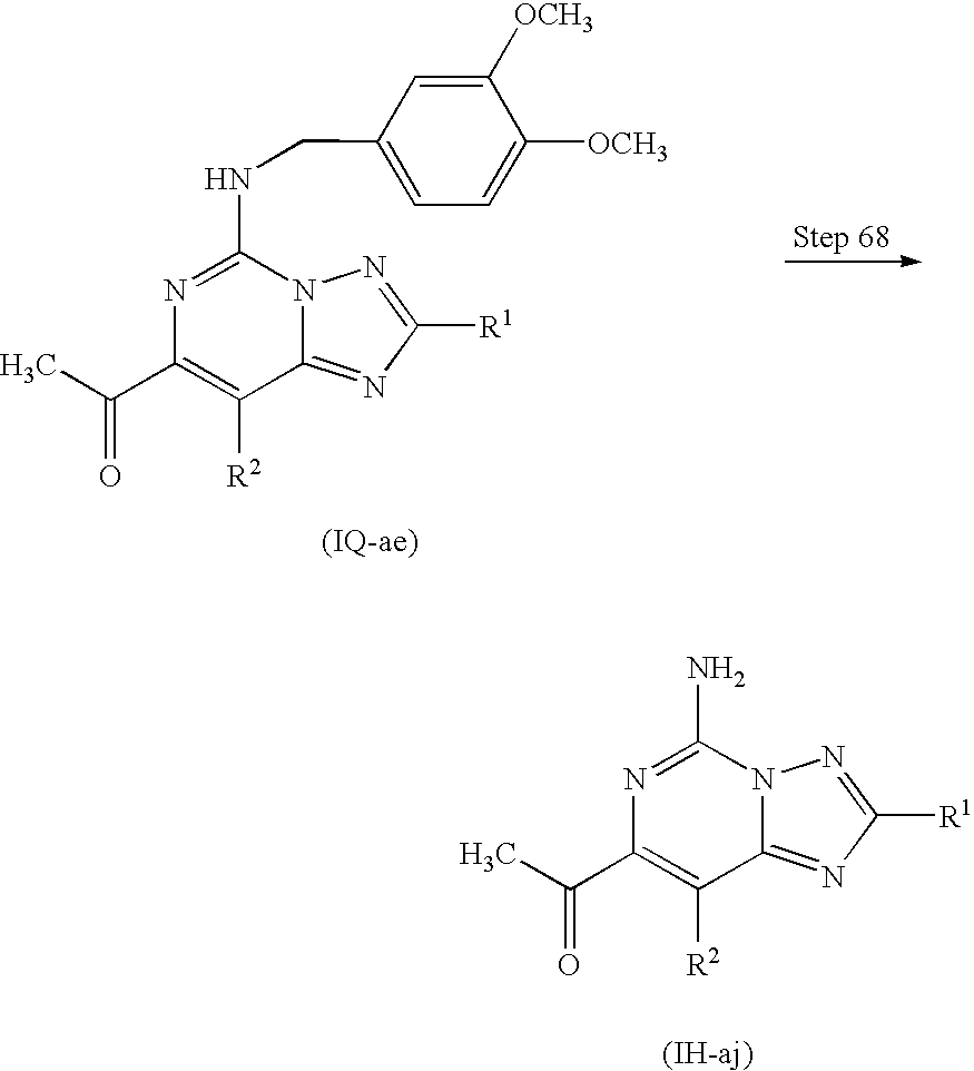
C1([OCH3])=CC(CNC2=NC(C(C)=O)=C([R2])C3=NC([R1])=NN23)=CC=C1[OCH3].[(IQ-ae)].NC1=NC(C(C)=O)=C([R2])C2=NC([R1])=NN12.[(IH-aj)]
